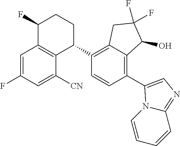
C1=C(F)C=C([CN])C2=C1C(F)CCC2C1=C2C(=C(C3=CN=C4C=CC=CN43)C=C1)C(O)C(F)(F)C2
